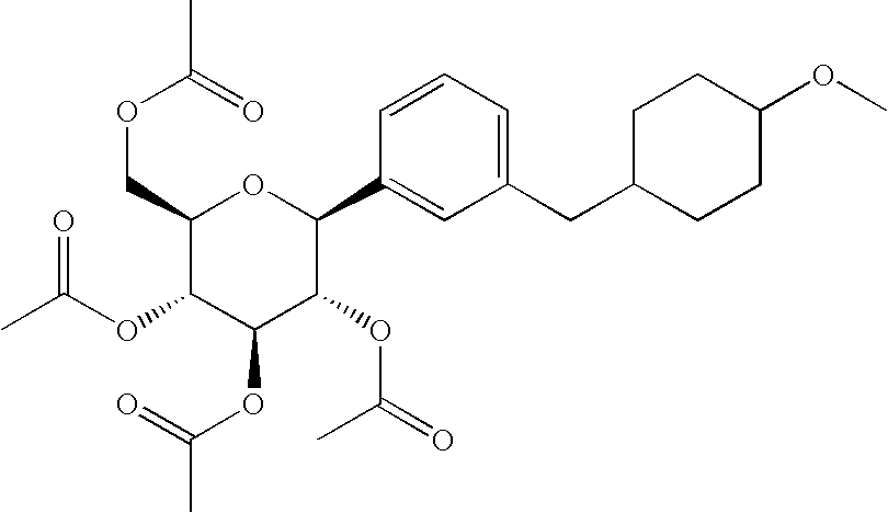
C1(COC(C)=O)C(OC(C)=O)C(OC(=O)C)C(OC(=O)C)C(C2=CC(CC3CCC(OC)CC3)=CC=C2)O1
